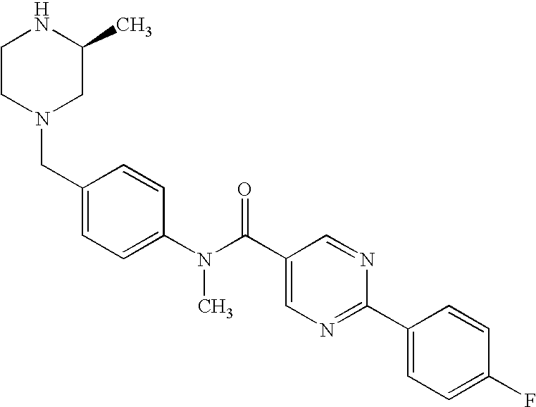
N1CCN(CC2=CC=C(N(C(C3=CN=C(C4=CC=C(F)C=C4)N=C3)=O)C)C=C2)CC1C
